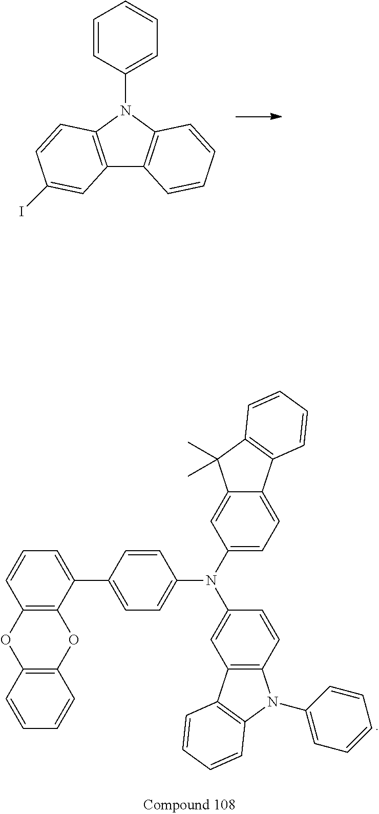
C12=C(N(C3=CC=CC=C3)C3=C1C=CC=C3)C=CC(I)=C2.C1=C(C2=CC=CC3=C2OC2=C(O3)C=CC=C2)C=CC(N(C2=CC=C3C(=C2)C(C)(C)C2=C3C=CC=C2)C2=CC3=C(C=C2)N(C2=CC=CC=C2)C2=C3C=CC=C2)=C1
